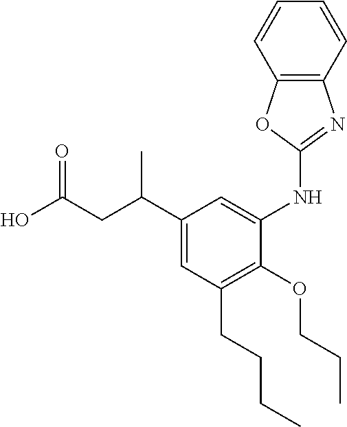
C1(C(CC(O)=O)C)=CC(CCCC)=C(OCCC)C(NC2=NC3=C(O2)C=CC=C3)=C1
